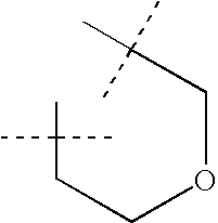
C(CCOCC(C)(C)C)(C)(C)C
